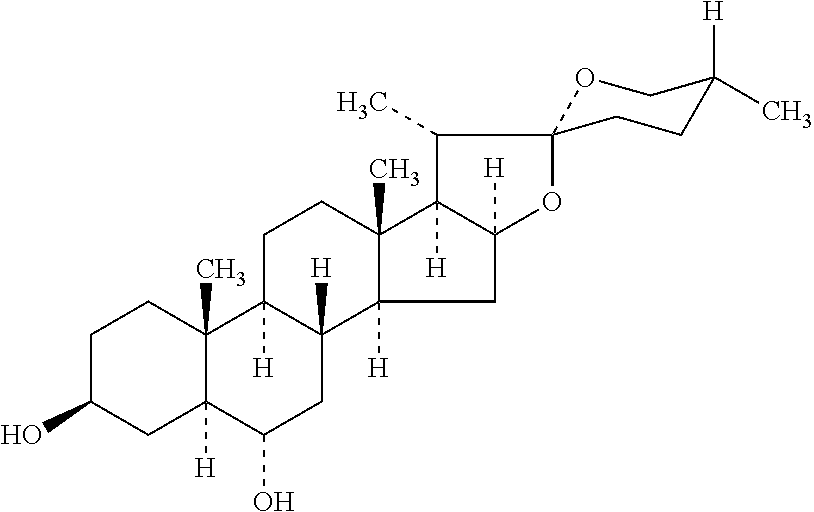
C1C(O)CC2([H])C(C)(C1)C1([H])C([H])(CC2O)C2([H])C(C)(CC1)C1([H])C([H])(C2)OC2(C1C)OCC([H])(C)CC2
